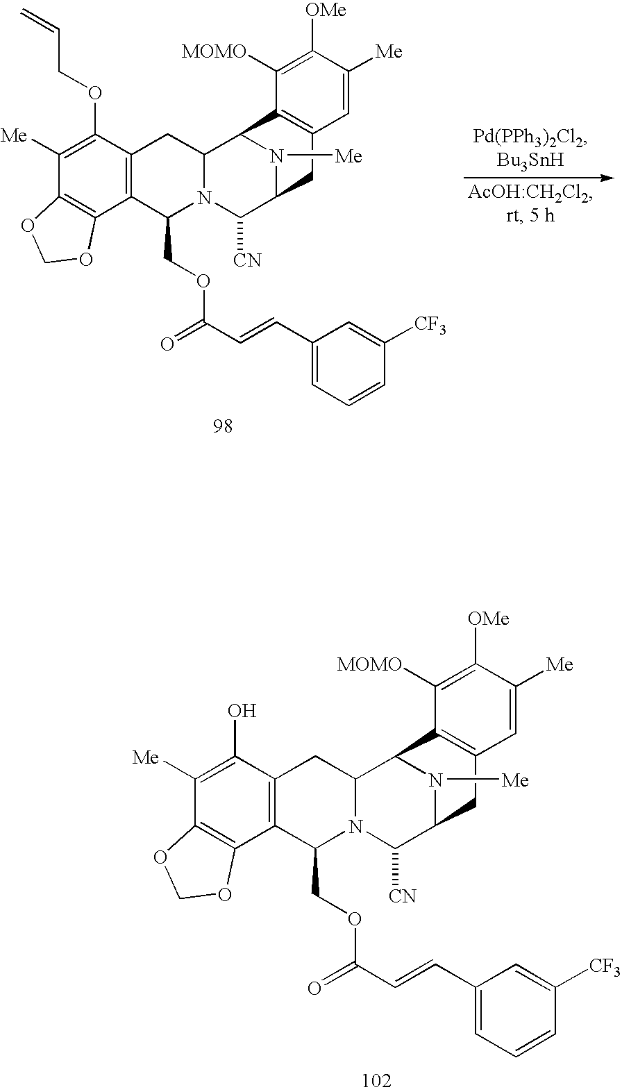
C1([Me])=C(OCC=C)C2=C(C3=C1OCO3)C(COC(C=CC1=CC=CC([CF3])=C1)=O)N1C(C2)C2N([Me])C(C1[CN])CC1=C2C([MOMO])=C([OMe])C([Me])=C1.C1([Me])=C(O)C2=C(C3=C1OCO3)C(COC(C=CC1=CC=CC([CF3])=C1)=O)N1C(C2)C2N([Me])C(C1[CN])CC1=C2C([MOMO])=C([OMe])C([Me])=C1
